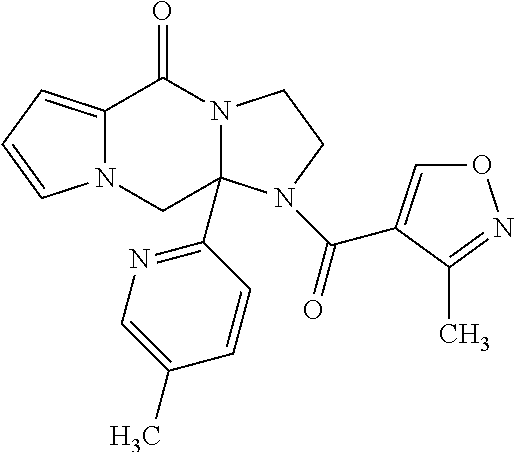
C12=CC=CN1CC1(C3=NC=C(C)C=C3)N(C2=O)CCN1C(=O)C1=CON=C1C
